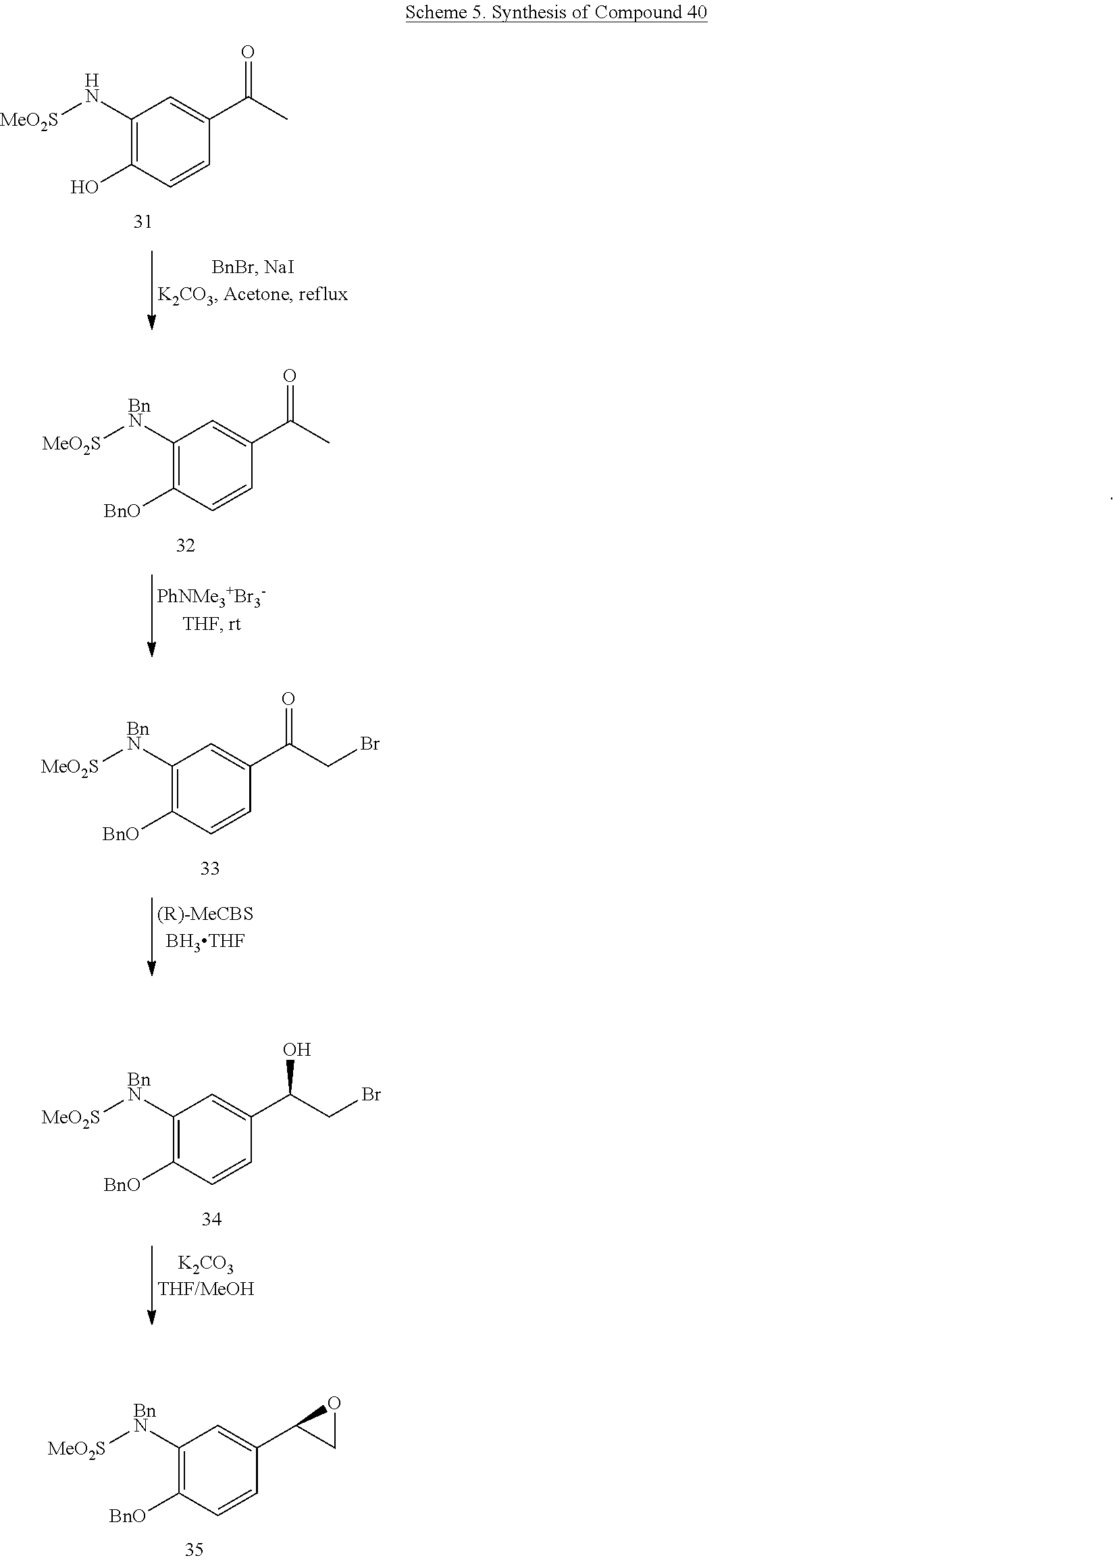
C1(N[MeO2S])=C(O)C=CC(C(C)=O)=C1.C1([BnN][MeO2S])=C([BnO])C=CC(C(CBr)=O)=C1.C1([BnN][MeO2S])=C([BnO])C=CC(C(CBr)O)=C1.C1([BnN][MeO2S])=C([BnO])C=CC(C2CO2)=C1.C1([BnN][MeO2S])=C([BnO])C=CC(C(C)=O)=C1
